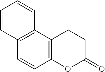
C12=C(OC(=O)CC1)C=CC1=C2C=CC=C1
